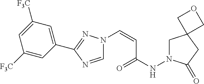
N1(C=CC(NN2CC3(CC2=O)COC3)=O)C=NC(C2=CC([F3C])=CC([F3C])=C2)=N1
